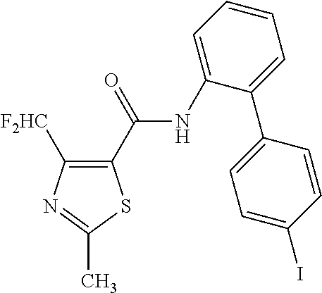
C1(C(NC2=CC=CC=C2C2=CC=C(I)C=C2)=O)=C([F2HC])N=C(C)S1
